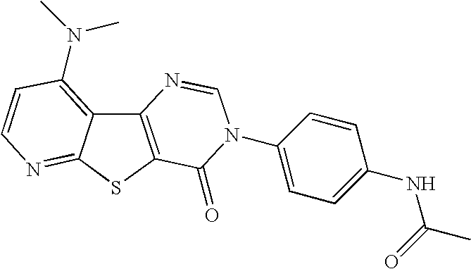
C12=C(SC3=NC=CC(N(C)C)=C13)C(=O)N(C1=CC=C(NC(=O)C)C=C1)C=N2
